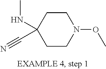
C1CN(OC)CCC1(NC)C#N
